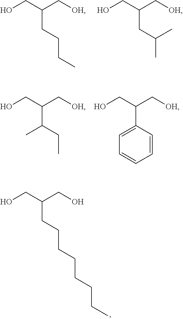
OCC(CO)CCCCCCCC.OCC(C[OH])CCCC.OCC(C[OH])CC(C)C.OCC(C[OH])C(CC)C.OCC(C[OH])C1=CC=CC=C1
